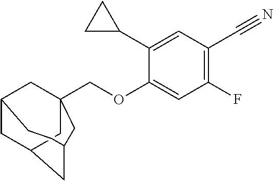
C1(C2CC2)=CC(C#N)=C(F)C=C1OCC12CC3CC(C1)CC(C2)CC3
